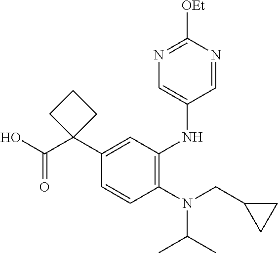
C1=CC(N(CC2CC2)C(C)C)=C(NC2=CN=C([OEt])N=C2)C=C1C1(C(O)=O)CCC1
